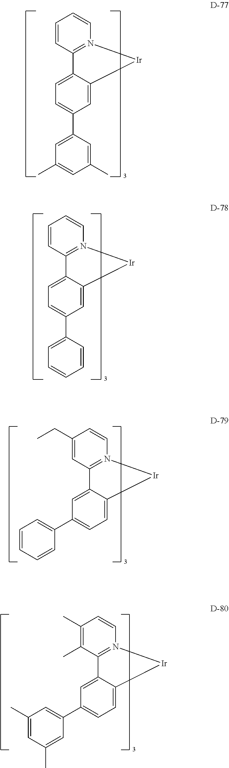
C1(C2=CC(C)=CC(C)=C2)=CC=C2C3=N(C=CC=C3)[Ir]C2=C1.C1(C2=CC=CC=C2)=CC=C2C3=N(C=CC=C3)[Ir]C2=C1.C1=C(C2=CC=CC=C2)C=C2C3=N(C=CC(CC)=C3)[Ir]C2=C1.C1=C(C2=CC(C)=CC(C)=C2)C=C2C3=N(C=CC(C)=C3C)[Ir]C2=C1
